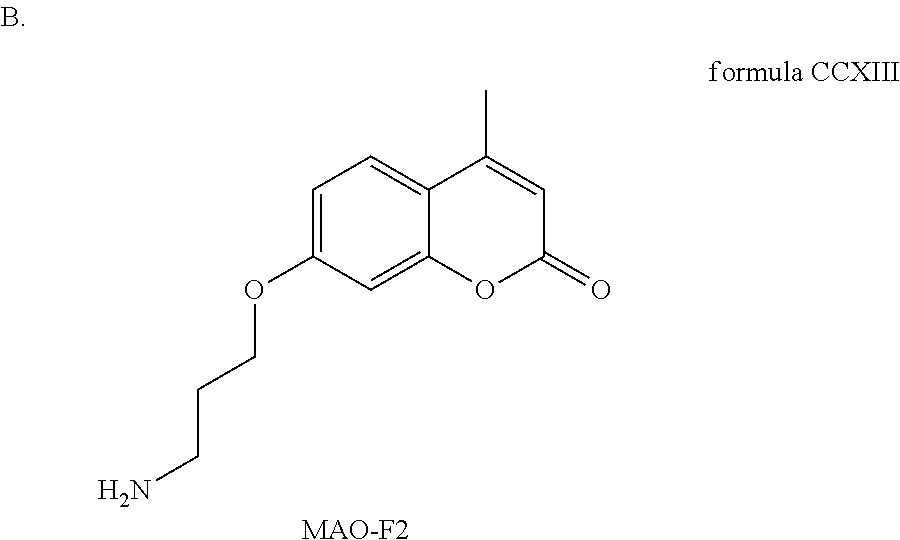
C1=C(OCCCN)C=C2C(=C1)C(C)=CC(=O)O2.[MAO-F2]
